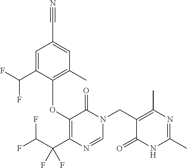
C1=C(C(F)F)C(OC2=C(C(C(F)F)(F)F)N=CN(CC3=C(C)N=C(C)NC3=O)C2=O)=C(C)C=C1C#N
